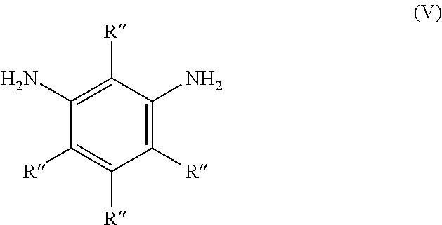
C1(N)=C([R])C(N)=C([R])C([R])=C1[R]
